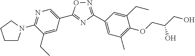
C1=C(CC)C(N2CCCC2)=NC=C1C1=NC(C2=CC(C)=C(OCC(O)CO)C(CC)=C2)=NO1
